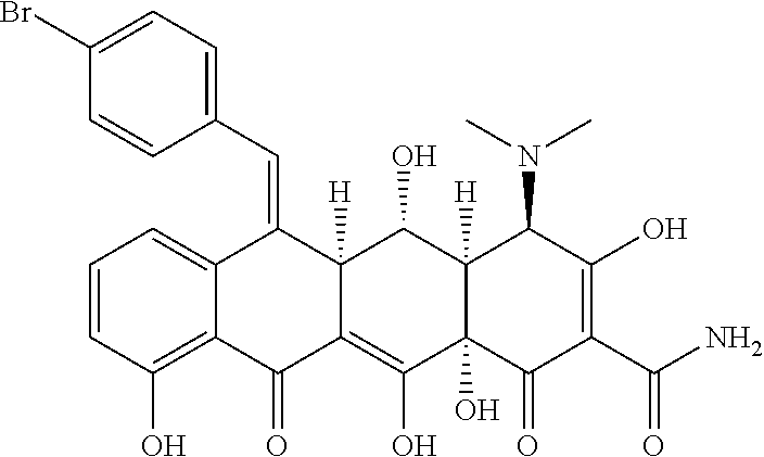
C1=CC(O)=C2C(=C1)C(=CC1=CC=C(Br)C=C1)C1([H])C(=C(O)C3(O)C([H])(C1O)C(N(C)C)C(O)=C(C(N)=O)C3=O)C2=O
